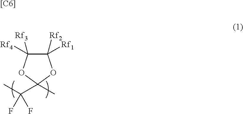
C1([Rf2])([Rf1])C([Rf4])([Rf3])OC(C(C)(F)F)(C)O1.[[C6]]
